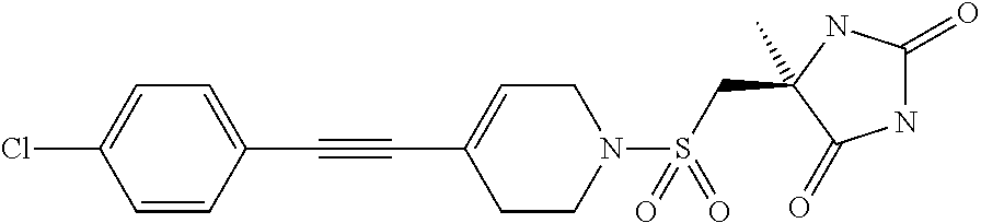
N1C(=O)NC(CS(N2CC=C(C#CC3=CC=C(Cl)C=C3)CC2)(=O)=O)(C)C1=O
